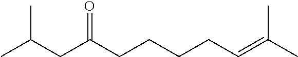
C(CC(CCCCC=C(C)C)=O)(C)C
